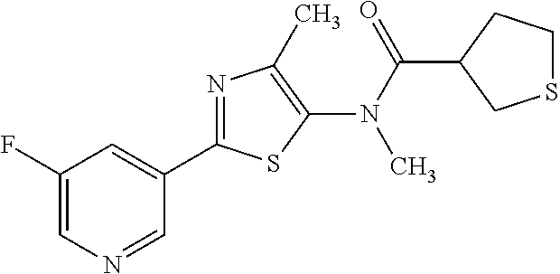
C1(F)=CN=CC(C2=NC(C)=C(N(C(C3CSCC3)=O)C)S2)=C1
